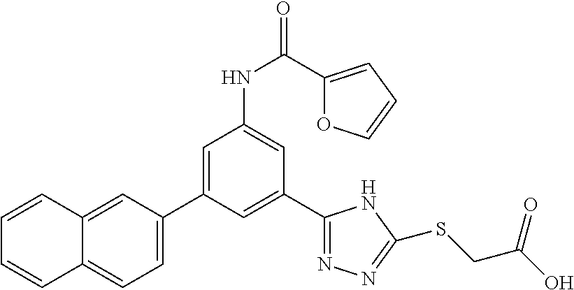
C1(C2=NN=C(SCC(O)=O)N2)=CC(C2=CC=C3C(=C2)C=CC=C3)=CC(NC(C2=CC=CO2)=O)=C1
